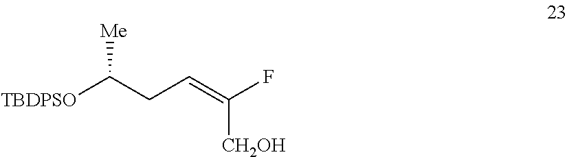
[TBDPSO]C(CC=C([CH2OH])F)[Me]
